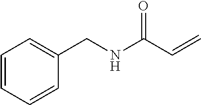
C1(CNC(C=C)=O)=CC=CC=C1
